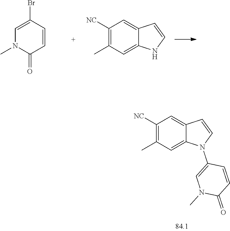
C1([NC])=C(C)C=C2C(=C1)C=CN2C1=CN(C)C(=O)C=C1.C1([NC])=C(C)C=C2C(=C1)C=CN2.C1=C(Br)C=CC(=O)N1C
